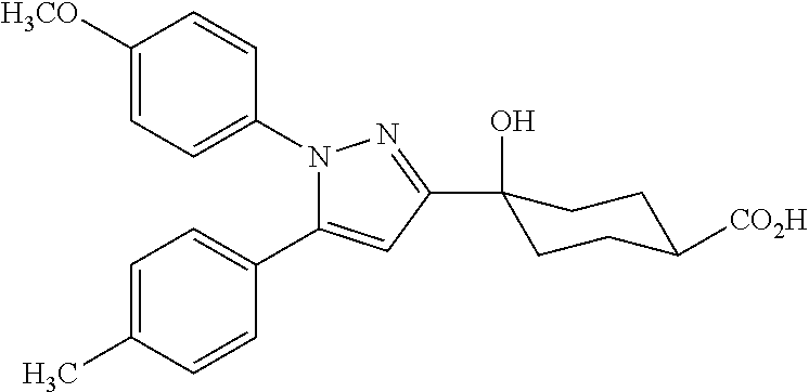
C1=C(C)C=CC(C2=CC(C3(O)CCC([CO2H])CC3)=NN2C2=CC=C([H3CO])C=C2)=C1
